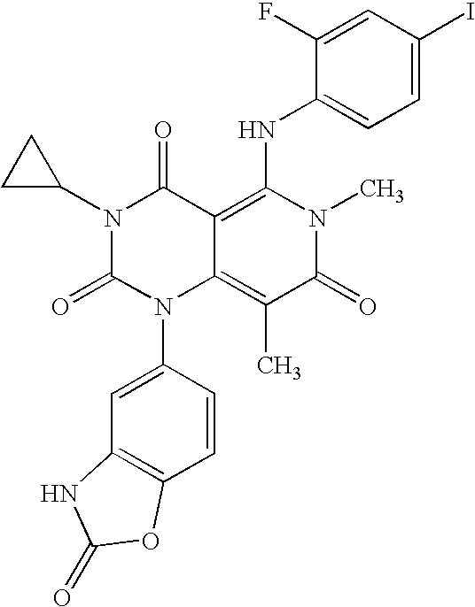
C12=C(C=CC(N3C4=C(C)C(=O)N(C)C(NC5=CC=C(I)C=C5F)=C4C(=O)N(C4CC4)C3=O)=C1)OC(=O)N2
